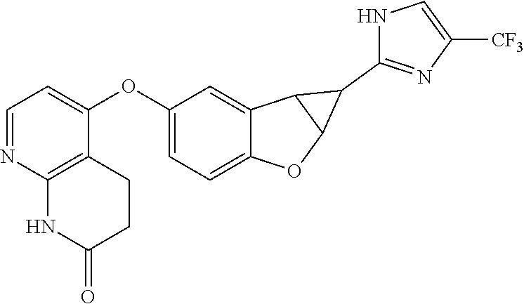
C1=NC2=C(C(OC3=CC=C4C(=C3)C3C(O4)C3C3=NC([CF3])=CN3)=C1)CCC(=O)N2
